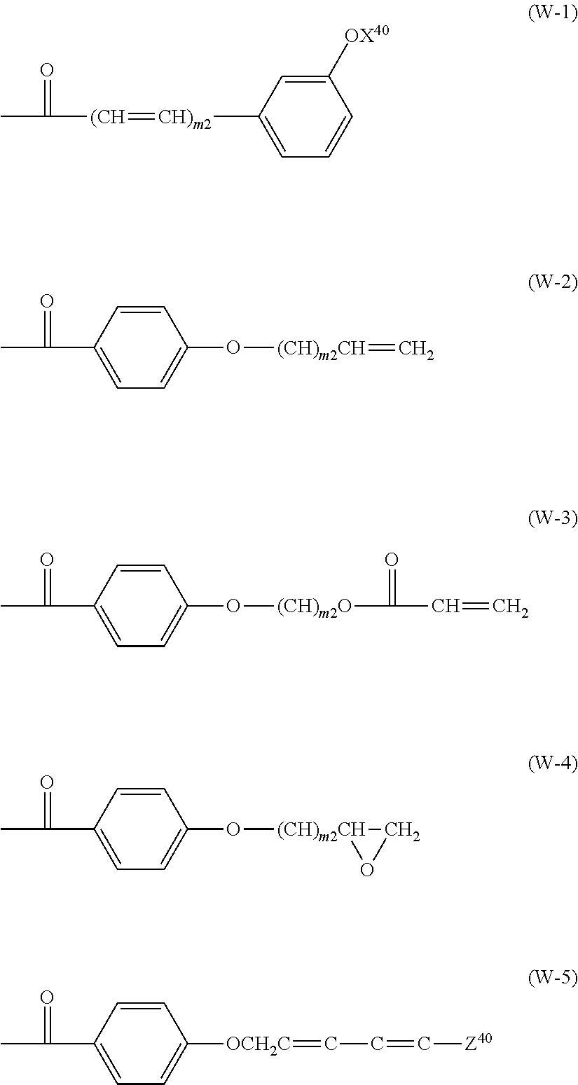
CC(=O)[(CH]=[CH)m2]C1=CC=CC([OX40])=C1.CC(=O)C1=CC=C(O[(CH)m2CH]=C)C=C1.CC(=O)C1=CC=C(O[(CH)m2O]C(=O)C=C)C=C1.CC(=O)C1=CC=C(O[(CH)m2CH]2OC2)C=C1.CC(=O)C1=CC=C([OCH2C]=CC=C[Z40])C=C1
